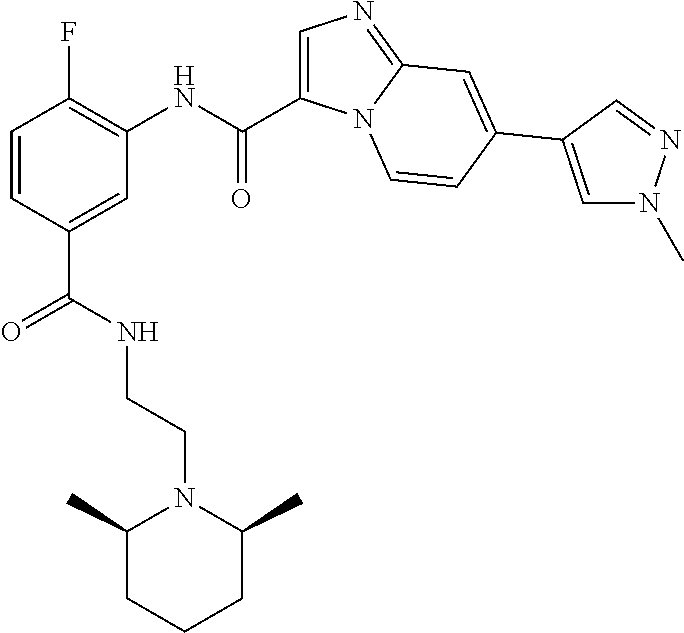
N(C1=C(F)C=CC(C(NCCN2C(C)CCCC2C)=O)=C1)C(C1=CN=C2N1C=CC(C1=CN(C)N=C1)=C2)=O
